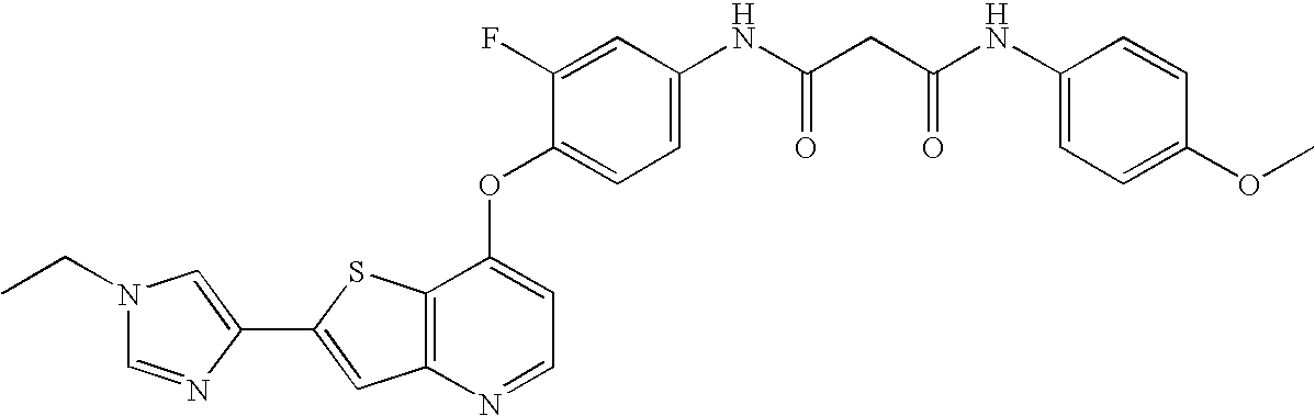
C12=C(SC(C3=CN(CC)C=N3)=C1)C(OC1=CC=C(NC(CC(NC3=CC=C(OC)C=C3)=O)=O)C=C1F)=CC=N2
